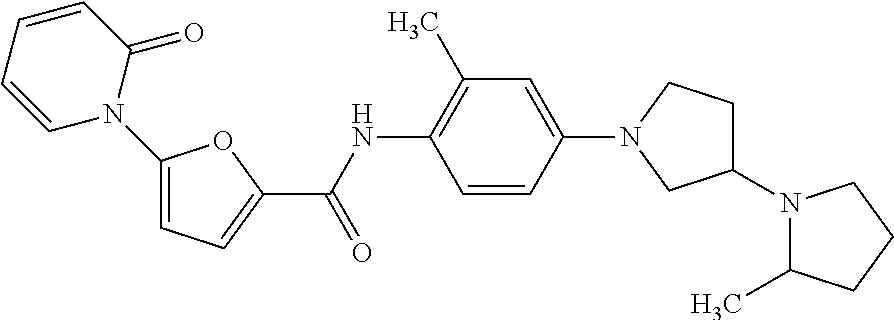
C1(N2C(C)CCC2)CCN(C2=CC(C)=C(NC(C3=CC=C(N4C(=O)C=CC=C4)O3)=O)C=C2)C1
